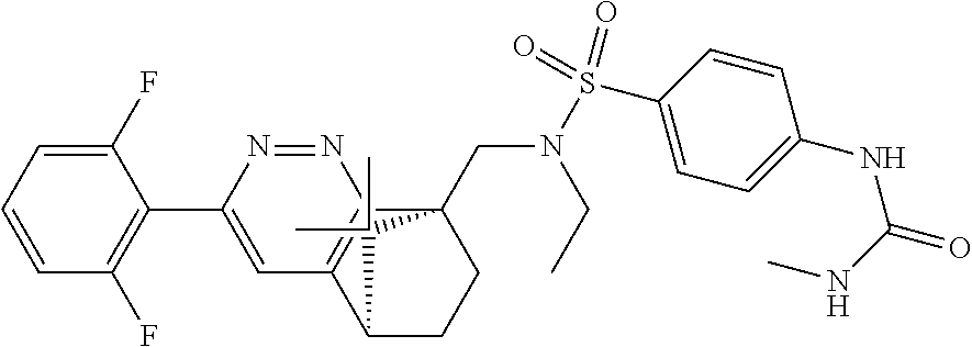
C1(F)=CC=CC(F)=C1C1=CC2=C(N=N1)C1(CN(S(C3=CC=C(NC(=O)NC)C=C3)(=O)=O)CC)CCC2C1(C)C
